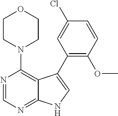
C12=NC=NC(N3CCOCC3)=C1C(C1=C(OC)C=CC(Cl)=C1)=CN2
